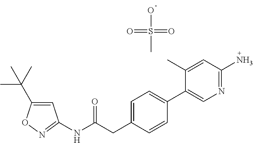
C1=C(C(C)(C)C)ON=C1NC(CC1=CC=C(C2=CN=C(N)C=C2C)C=C1)=O.OS(=O)(=O)C
